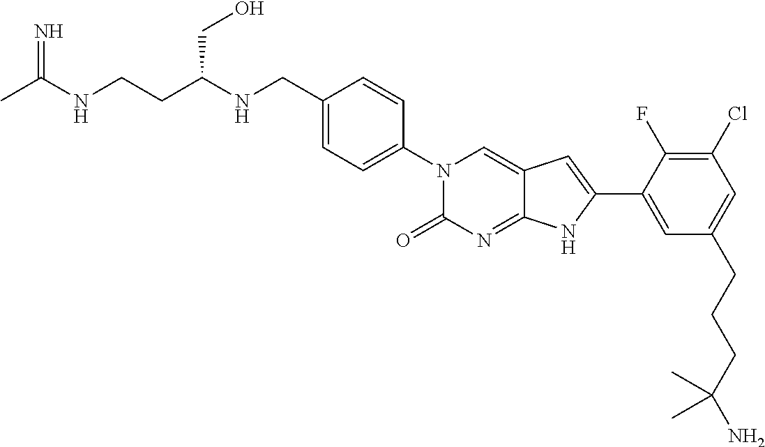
CC(NCCC(NCC1=CC=C(N2C(=O)N=C3C(=C2)C=C(C2=CC(CCCC(N)(C)C)=CC(Cl)=C2F)N3)C=C1)CO)=N
